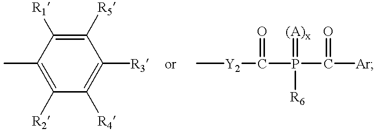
C1(C)=C([R2])C([R4])=C([R3])C([R5])=C1[R1].C[Y2]C(P(C([Ar])=O)(=[(A)x])[R6])=O
